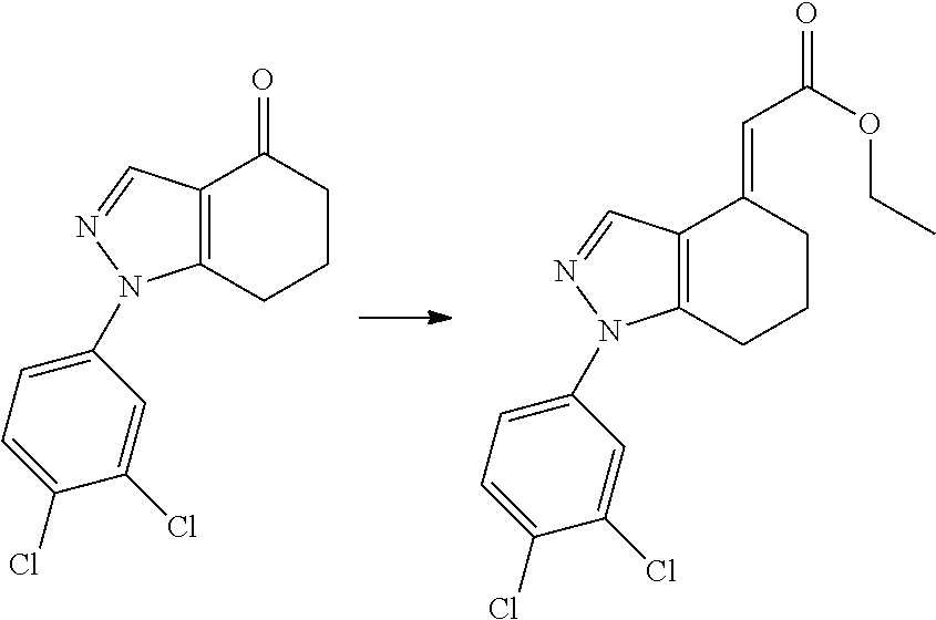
C12=C(C=NN1C1=CC=C(Cl)C(Cl)=C1)C(=O)CCC2.C12=C(C=NN1C1=CC=C(Cl)C(Cl)=C1)C(=CC(OCC)=O)CCC2
